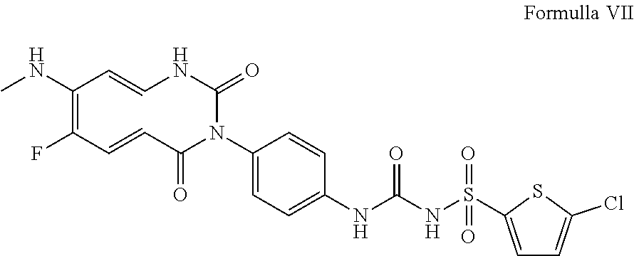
C1(NC)=C(F)C=CC(=O)N(C2=CC=C(NC(NS(=O)(=O)C3=CC=C(Cl)S3)=O)C=C2)C(=O)NC=C1
